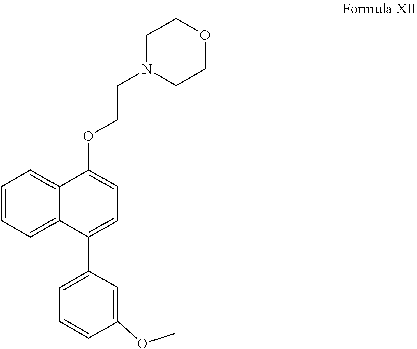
C1=CC=C2C(=C1)C(OCCN1CCOCC1)=CC=C2C1=CC=CC(OC)=C1
